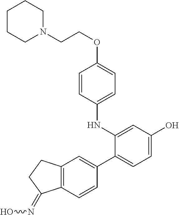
C1CCN(CCOC2=CC=C(NC3=CC(O)=CC=C3C3=CC4=C(C=C3)C(=NO)CC4)C=C2)CC1
